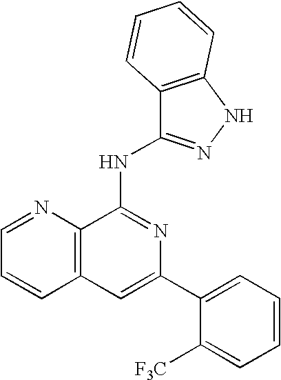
C1=C(C2=CC=CC=C2[F3C])N=C(NC2=NNC3=C2C=CC=C3)C2=C1C=CC=N2
